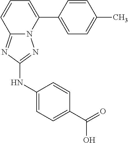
C1=CC(C2=CC=CC3=NC(NC4=CC=C(C(=O)O)C=C4)=NN23)=CC=C1C
